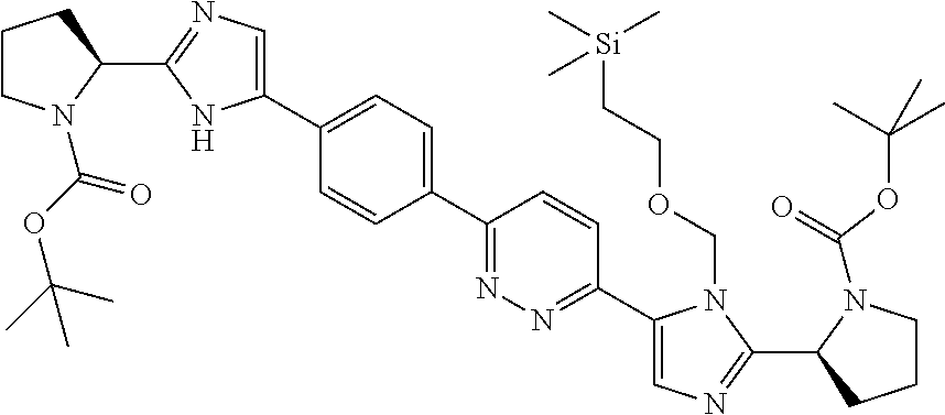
C1(C2=CC=C(C3=CN=C(C4CCCN4C(OC(C)(C)C)=O)N3)C=C2)=NN=C(C2=CN=C(C3N(C(=O)OC(C)(C)C)CCC3)N2COCC[Si](C)(C)C)C=C1
